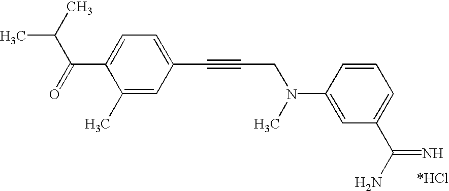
CC(C)C(=O)C1=CC=C(C#CCN(C)C2=CC(C(N)=N)=CC=C2)C=C1C
